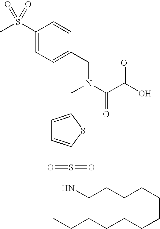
C1=CC(CN(C(C(O)=O)=O)CC2=CC=C(S(NCCCCCCCCCCCC)(=O)=O)S2)=CC=C1S(C)(=O)=O
